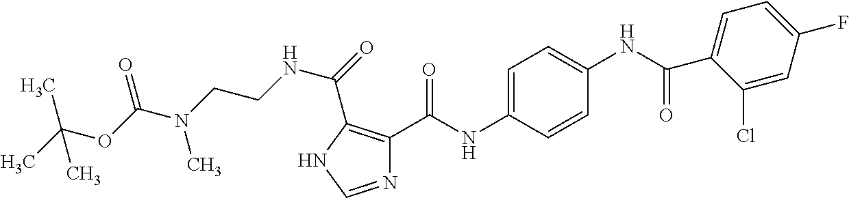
N(C1=CC=C(NC(C2=C(C(NCCN(C)C(=O)OC(C)(C)C)=O)NC=N2)=O)C=C1)C(=O)C1=CC=C(F)C=C1Cl
